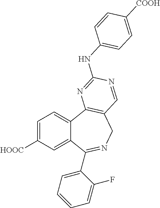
C1=C([HOOC])C=C2C(=C1)C1=C(CN=C2C2=CC=CC=C2F)C=NC(NC2=CC=C([COOH])C=C2)=N1
